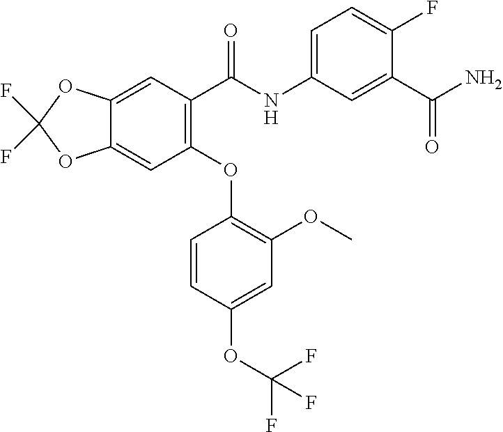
C12=CC(C(NC3=CC=C(F)C(C(=O)N)=C3)=O)=C(OC3=C(OC)C=C(OC(F)(F)F)C=C3)C=C1OC(F)(F)O2
